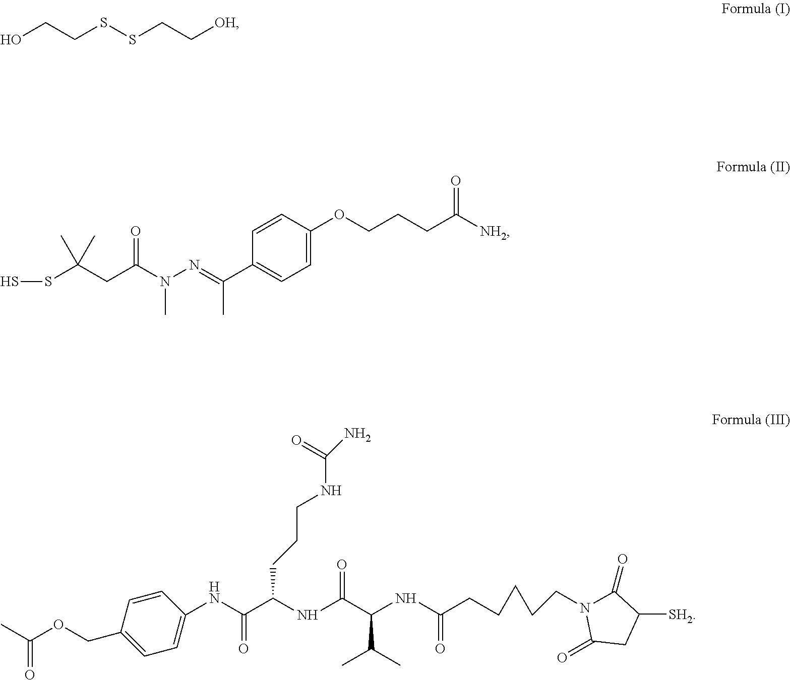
SSC(CC(N(N=C(C1=CC=C(OCCCC([NH2])=O)C=C1)C)C)=O)(C)C.OCCSSCC[OH].C1=CC(COC(C)=O)=CC=C1NC(C(NC(C(NC(CCCCCN1C(=O)CC([SH2])C1=O)=O)C(C)C)=O)CCCNC(=O)N)=O
